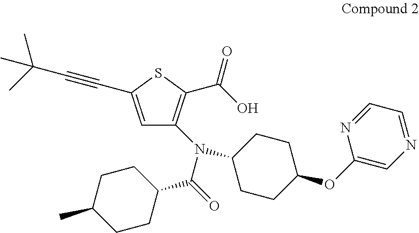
C1=C(C#CC(C)(C)C)SC(C(=O)O)=C1N(C(=O)C1CCC(C)CC1)C1CCC(OC2=CN=CC=N2)CC1
